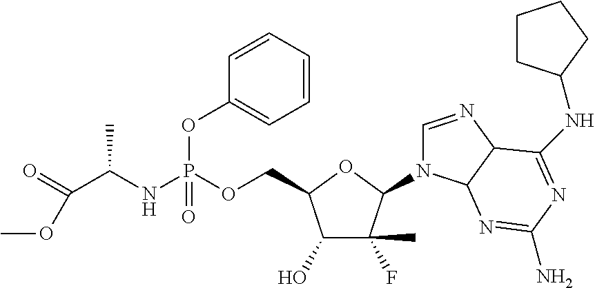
C1(O)C(F)(C)C(N2C=NC3C2N=C(N)N=C3NC2CCCC2)OC1COP(NC(C(OC)=O)C)(OC1=CC=CC=C1)=O
